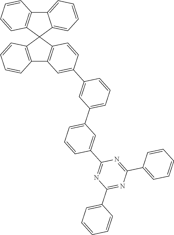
C12=C(C3(C4=C1C=C(C1=CC(C5=CC=CC(C6=NC(C7=CC=CC=C7)=NC(C7=CC=CC=C7)=N6)=C5)=CC=C1)C=C4)C1=CC=CC=C1C1=C3C=CC=C1)C=CC=C2
